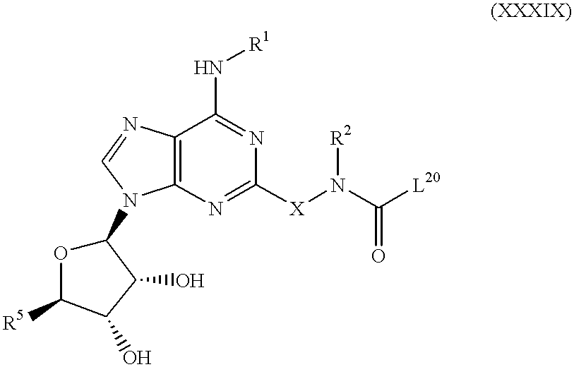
C12=C(N=C([X]N(C([L20])=O)[R2])N=C1N[R1])N(C1OC([R5])C(O)C1O)C=N2
